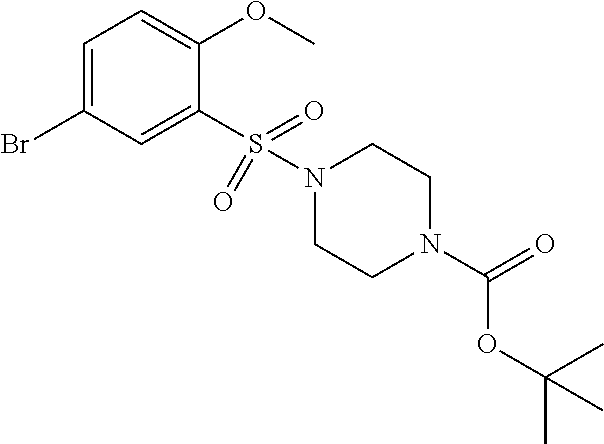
C1=C(Br)C=C(S(=O)(N2CCN(C(=O)OC(C)(C)C)CC2)=O)C(OC)=C1
